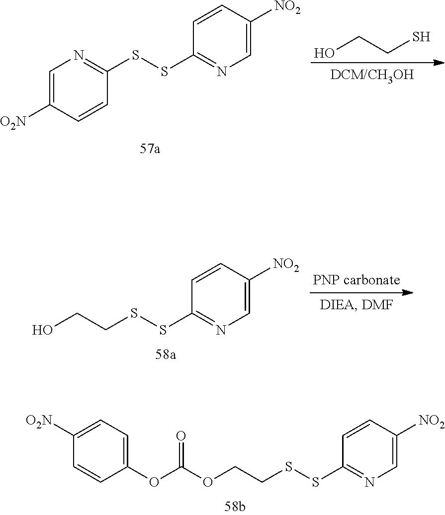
C1([O2N])=CC=C(OC(=O)OCCSSC2=NC=C([NO2])C=C2)C=C1.C1=C([O2N])C=CC(SSC2=NC=C([NO2])C=C2)=N1.OCCS.C1=CC([NO2])=CN=C1SSCCO
